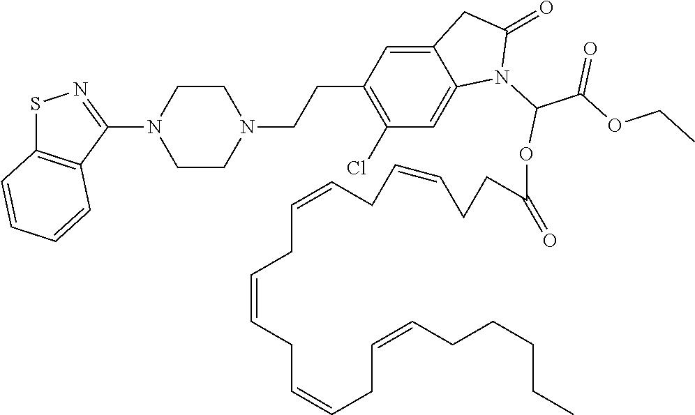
S1C2=C(C(N3CCN(CCC4=C(Cl)C=C5C(=C4)CC(=O)N5C(C(OCC)=O)OC(CCC=CCC=CCC=CCC=CCC=CCCCCC)=O)CC3)=N1)C=CC=C2
